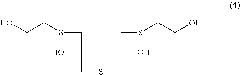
C(C(O)CSCC(CSCCO)O)SCCO
